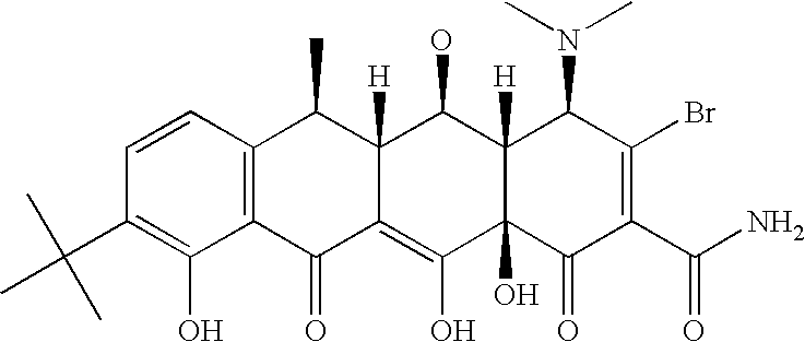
C1=CC2=C(C(O)=C1C(C)(C)C)C(=O)C1=C(O)C3(O)C([H])(C(O)C1([H])C2C)C(N(C)C)C(Br)=C(C(N)=O)C3=O
